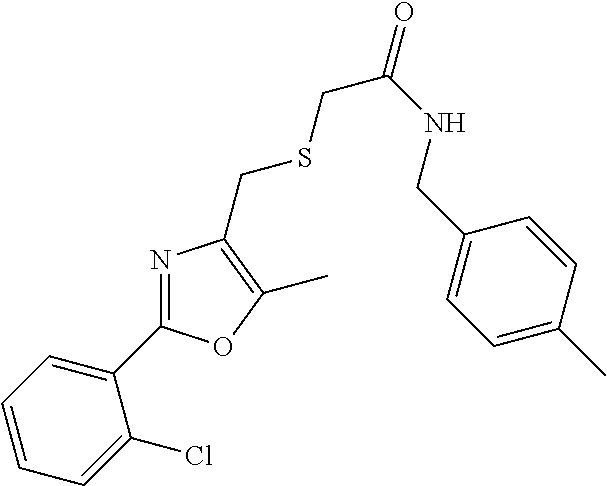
C1(C2=NC(CSCC(NCC3=CC=C(C)C=C3)=O)=C(C)O2)=CC=CC=C1Cl
